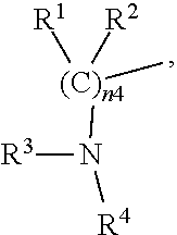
[R3]N([R4])[(C)n4](C)([R1])[R2]
